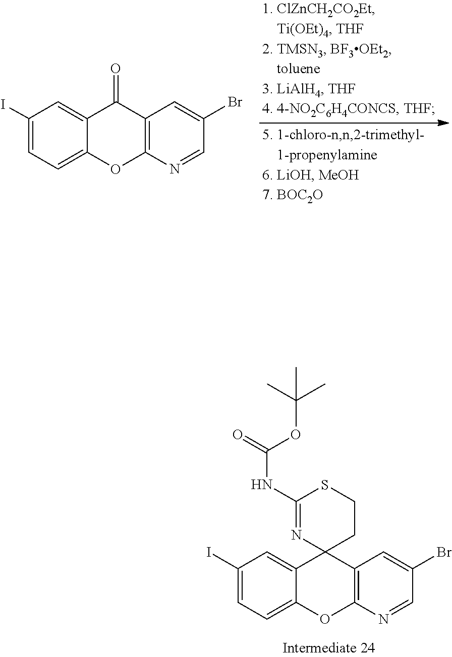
C12=CC=C(I)C=C1C(=O)C1=C(O2)N=CC(Br)=C1.C12=CC=C(I)C=C1C1(C3=C(O2)N=CC(Br)=C3)CCSC(NC(=O)OC(C)(C)C)=N1
